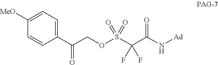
C1(C(COS(=O)(=O)C(C(N[Ad])=O)(F)F)=O)=CC=C([MeO])C=C1
